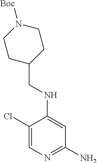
C1(Cl)=CN=C(N)C=C1NCC1CCN([Boc])CC1
